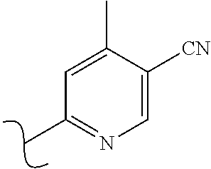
C1=C(C)C([CN])=CN=C1C
